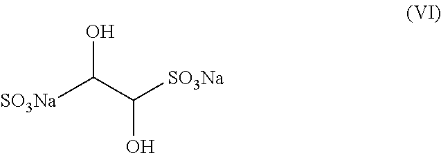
[SO3Na]C(C([SO3Na])O)O
